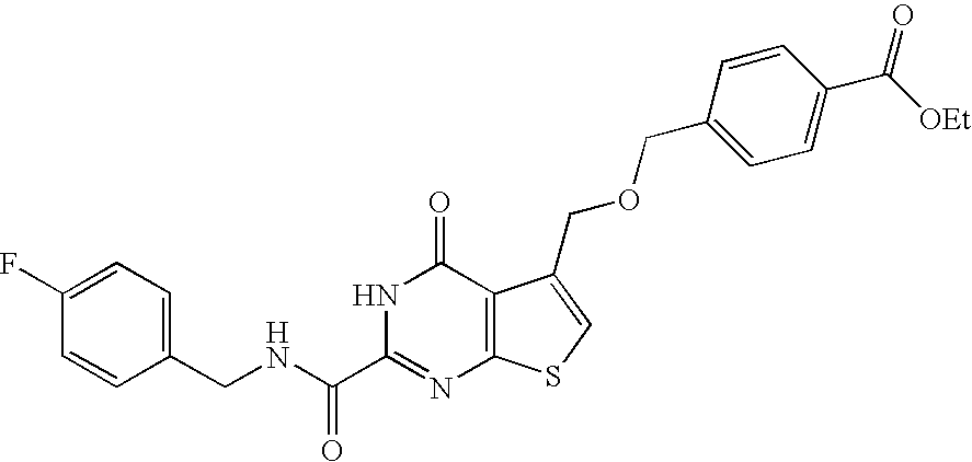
C1(CNC(C2=NC3=C(C(=O)N2)C(COCC2=CC=C(C([OEt])=O)C=C2)=CS3)=O)=CC=C(F)C=C1
